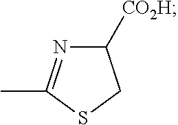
C1([CO2H])N=C(C)SC1
